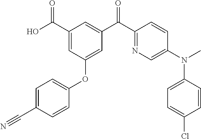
C1(C(O)=O)=CC(OC2=CC=C(C#N)C=C2)=CC(C(C2=NC=C(N(C)C3=CC=C(Cl)C=C3)C=C2)=O)=C1
